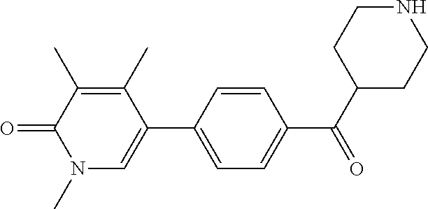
O=C1N(C)C=C(C2=CC=C(C(C3CCNCC3)=O)C=C2)C(C)=C1C
